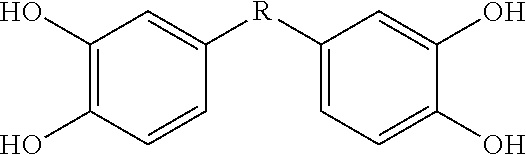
[R](C1=CC(O)=C(O)C=C1)C1=CC=C(O)C(O)=C1
